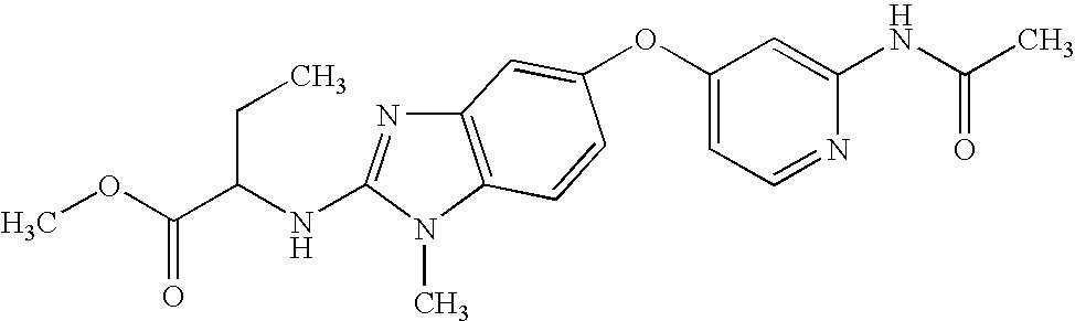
O(C1=CC=NC(NC(C)=O)=C1)C1=CC2=C(N(C)C(NC(CC)C(OC)=O)=N2)C=C1
